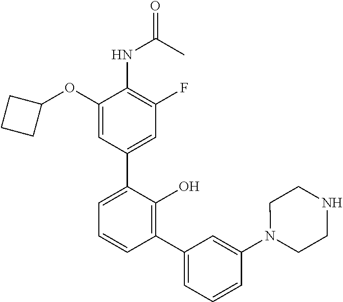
O=C(C)NC1=C(F)C=C(C2=CC=CC(C3=CC=CC(N4CCNCC4)=C3)=C2O)C=C1OC1CCC1
